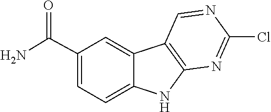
C1=C(C(N)=O)C=C2C(=C1)NC1=C2C=NC(Cl)=N1
